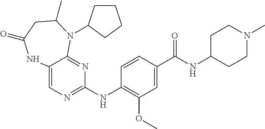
C12=CN=C(NC3=C(OC)C=C(C(NC4CCN(C)CC4)=O)C=C3)N=C1N(C1CCCC1)C(C)CC(=O)N2
